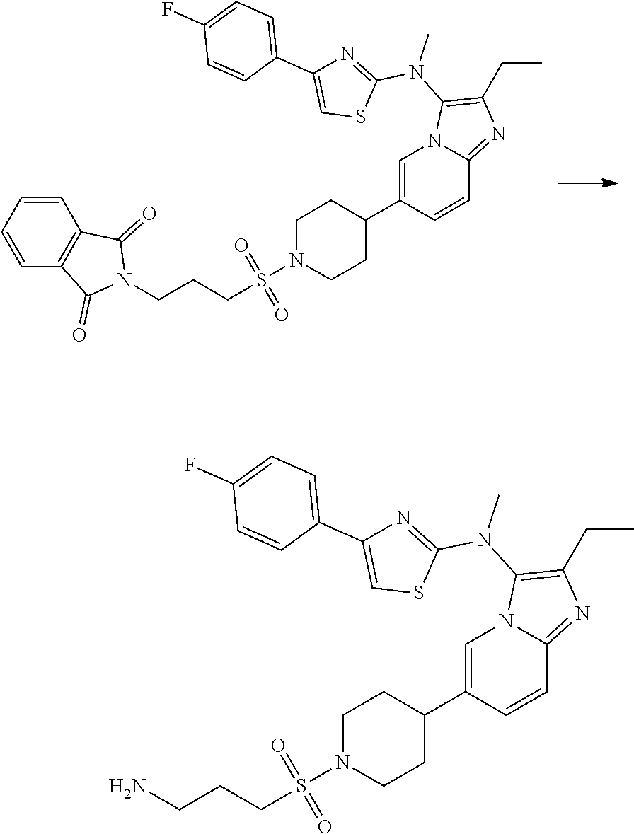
C1=C(C2CCN(S(=O)(=O)CCCN3C(=O)C4=C(C3=O)C=CC=C4)CC2)C=CC2=NC(CC)=C(N(C)C3=NC(C4=CC=C(F)C=C4)=CS3)N12.C1=C(C2CCN(S(=O)(=O)CCCN)CC2)C=CC2=NC(CC)=C(N(C)C3=NC(C4=CC=C(F)C=C4)=CS3)N12
